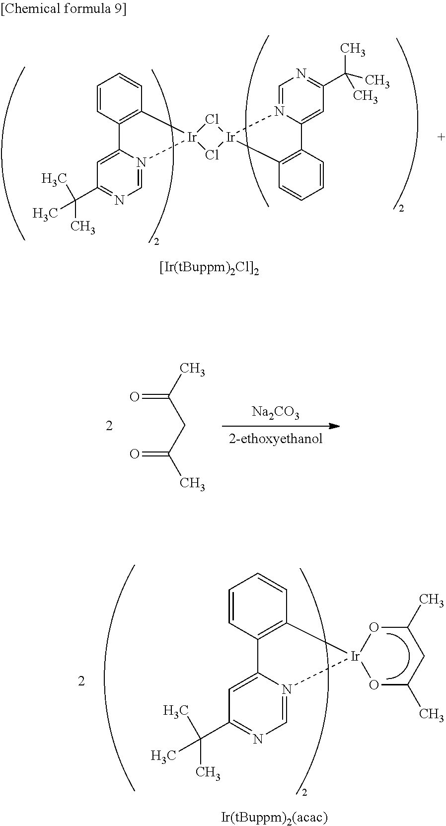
[2-ethoxyethanol].[Na2CO3].CC(=O)CC(C)=O.C1(C(C)(C)C)=NC=N2C(=C1)C1=C(C=CC=C1)[Ir]21OC(C)CC(C)O1.C1(C(C)(C)C)=NC=N2C(=C1)C1=C(C=CC=C1)[Ir]21Cl[Ir]2(Cl1)N1=CN=C(C(C)(C)C)C=C1C1=C2C=CC=C1
